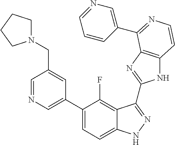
C1=C(C2=CC=C3C(=C2F)C(C2=NC4=C(N2)C=CN=C4C2=CN=CC=C2)=NN3)C=C(CN2CCCC2)C=N1
